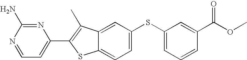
C1=NC(N)=NC(C2=C(C)C3=CC(SC4=CC=CC(C(OC)=O)=C4)=CC=C3S2)=C1
